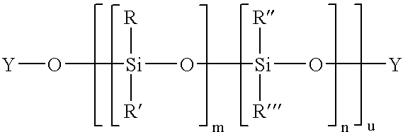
O([Y])[Si]([R])([R])O[Si](O[Y])([R])[R]
